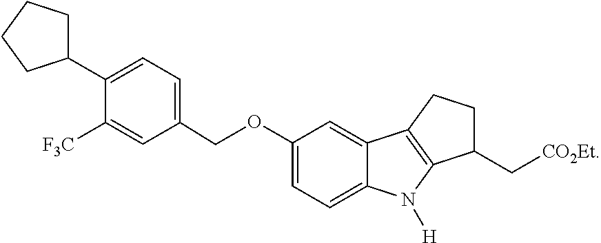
C1(OCC2=CC=C(C3CCCC3)C([F3C])=C2)=CC=C2C(=C1)C1=C(N2[H])C(C[CO2Et])CC1
